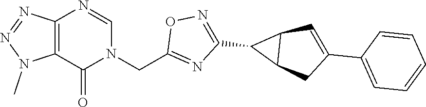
C12=C(C(=O)N(CC3=NC(C4C5C4C=C(C4=CC=CC=C4)C5)=NO3)C=N1)N(C)N=N2
